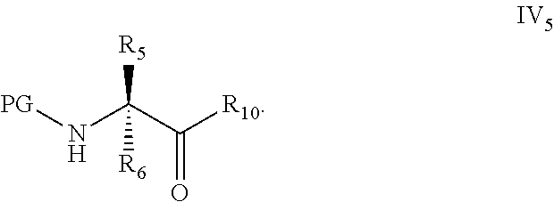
[PG]NC(C([R10])=O)([R5])[R6]
